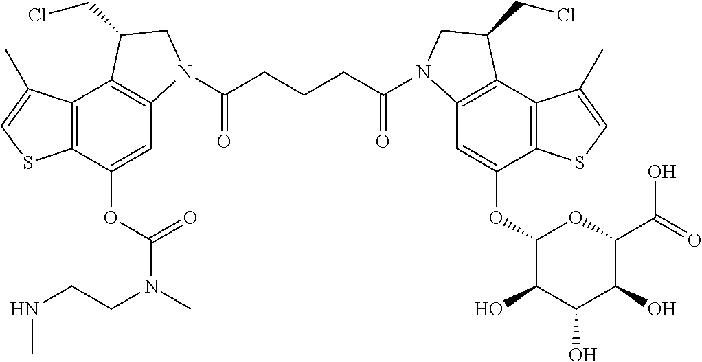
C12=C(C(OC(N(C)CCNC)=O)=CC3=C1C(CCl)CN3C(CCCC(=O)N1C3=C(C4=C(C(OC5C(O)C(O)C(O)C(C(=O)O)O5)=C3)SC=C4C)C(CCl)C1)=O)SC=C2C
